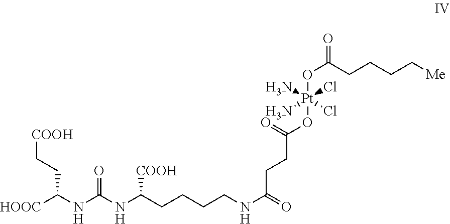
C(O[Pt](N)(Cl)(OC(CCCC[Me])=O)(Cl)N)(=O)CCC(NCCCCC(NC(NC([HOOC])CC[COOH])=O)[COOH])=O
